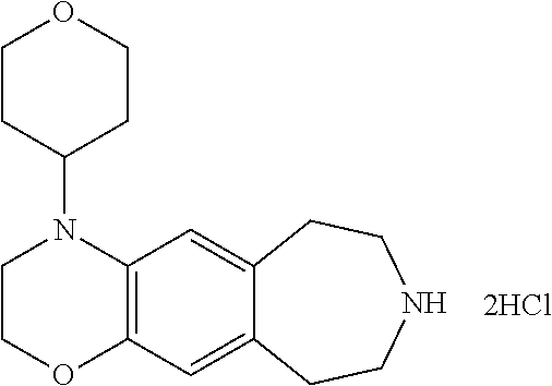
C1COC2=C(N1C1CCOCC1)C=C1C(=C2)CCNCC1.[2HCl]
